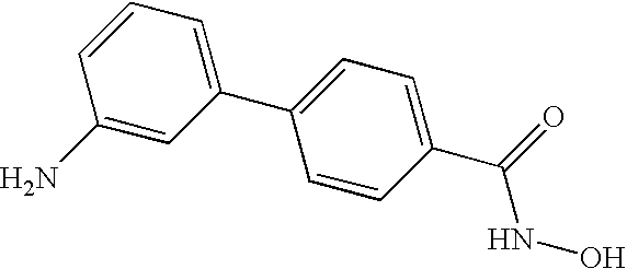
NC1=CC(C2=CC=C(C(NO)=O)C=C2)=CC=C1
